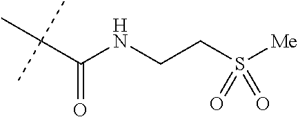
C(C(NCCS([Me])(=O)=O)=O)(C)(C)C
